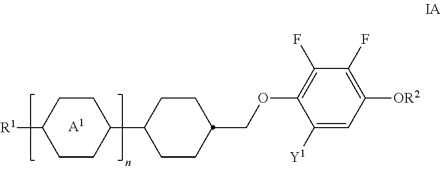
C1CC(C2CCC(COC3=C(F)C(F)=C([OR2])C=C3[Y1])CC2)CCC1[R1].[A1]
